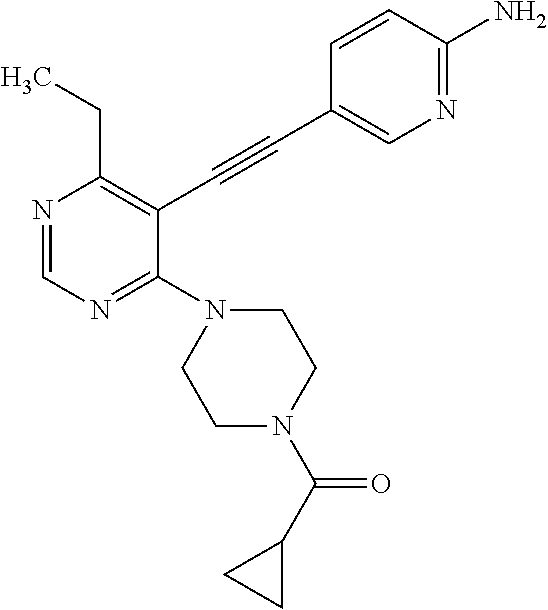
N1=CN=C(N2CCN(C(C3CC3)=O)CC2)C(C#CC2=CN=C(N)C=C2)=C1CC
